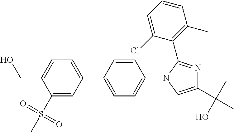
C1(C2=CC=C(CO)C(S(C)(=O)=O)=C2)=CC=C(N2C(C3=C(C)C=CC=C3Cl)=NC(C(C)(O)C)=C2)C=C1
